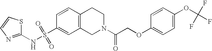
C1=CC2=C(C=C1S(NC1=NC=CS1)(=O)=O)CN(C(COC1=CC=C(OC(F)(F)F)C=C1)=O)CC2
